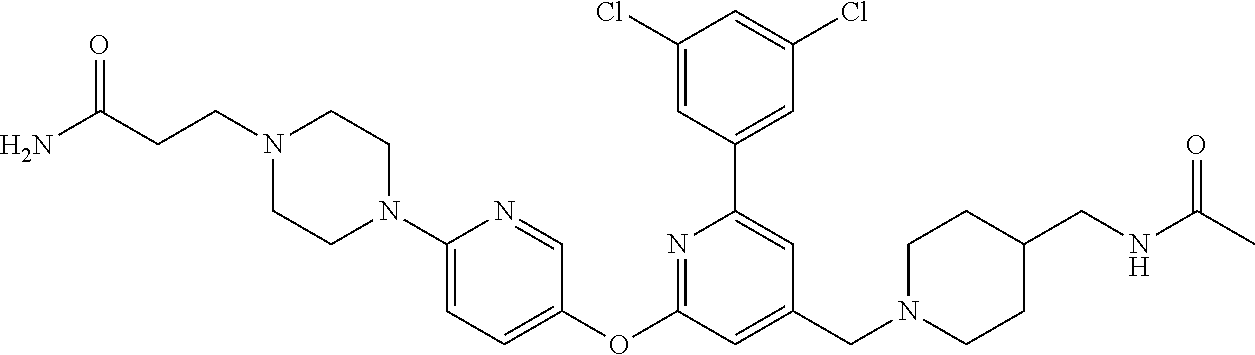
N1(CCC(N)=O)CCN(C2=CC=C(OC3=NC(C4=CC(Cl)=CC(Cl)=C4)=CC(CN4CCC(CNC(C)=O)CC4)=C3)C=N2)CC1
